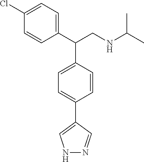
C1(C(CNC(C)C)C2=CC=C(C3=CNN=C3)C=C2)=CC=C(Cl)C=C1
